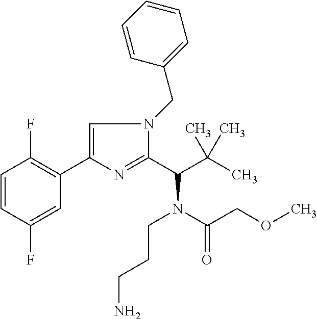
C1=CC(F)=CC(C2=CN(CC3=CC=CC=C3)C(C(N(C(=O)COC)CCCN)C(C)(C)C)=N2)=C1F
